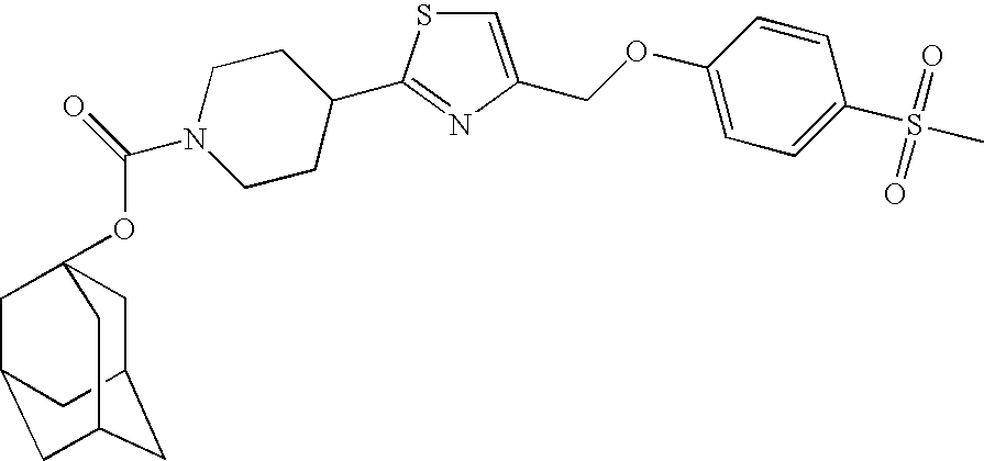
C1=C(COC2=CC=C(S(=O)(=O)C)C=C2)N=C(C2CCN(C(=O)OC34CC5CC(CC(C3)C5)C4)CC2)S1
